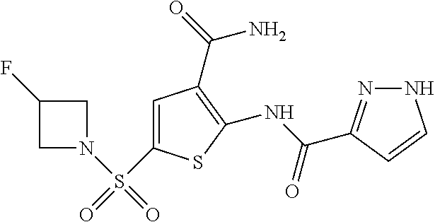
C1(NC(=O)C2=NNC=C2)=C(C(=O)N)C=C(S(=O)(N2CC(F)C2)=O)S1
